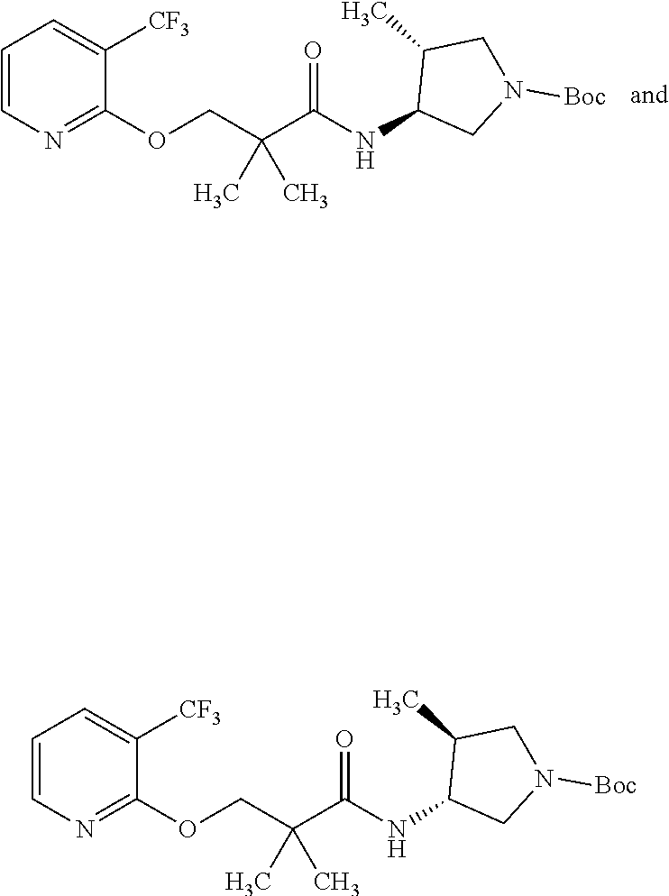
C1([CF3])=CC=CN=C1OCC(C(NC1CN([Boc])CC1C)=O)(C)C.C1([CF3])=CC=CN=C1OCC(C(NC1CN([Boc])CC1C)=O)(C)C
